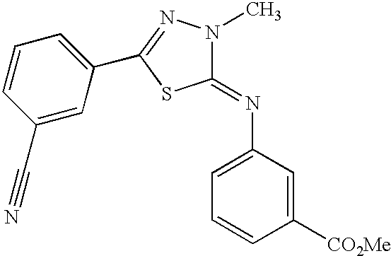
C1(C#N)=CC(C2=NN(C)C(=NC3=CC=CC([CO2Me])=C3)S2)=CC=C1
